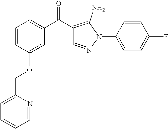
C1=CC(OCC2=CC=CC=N2)=CC(C(C2=C(N)N(C3=CC=C(F)C=C3)N=C2)=O)=C1
